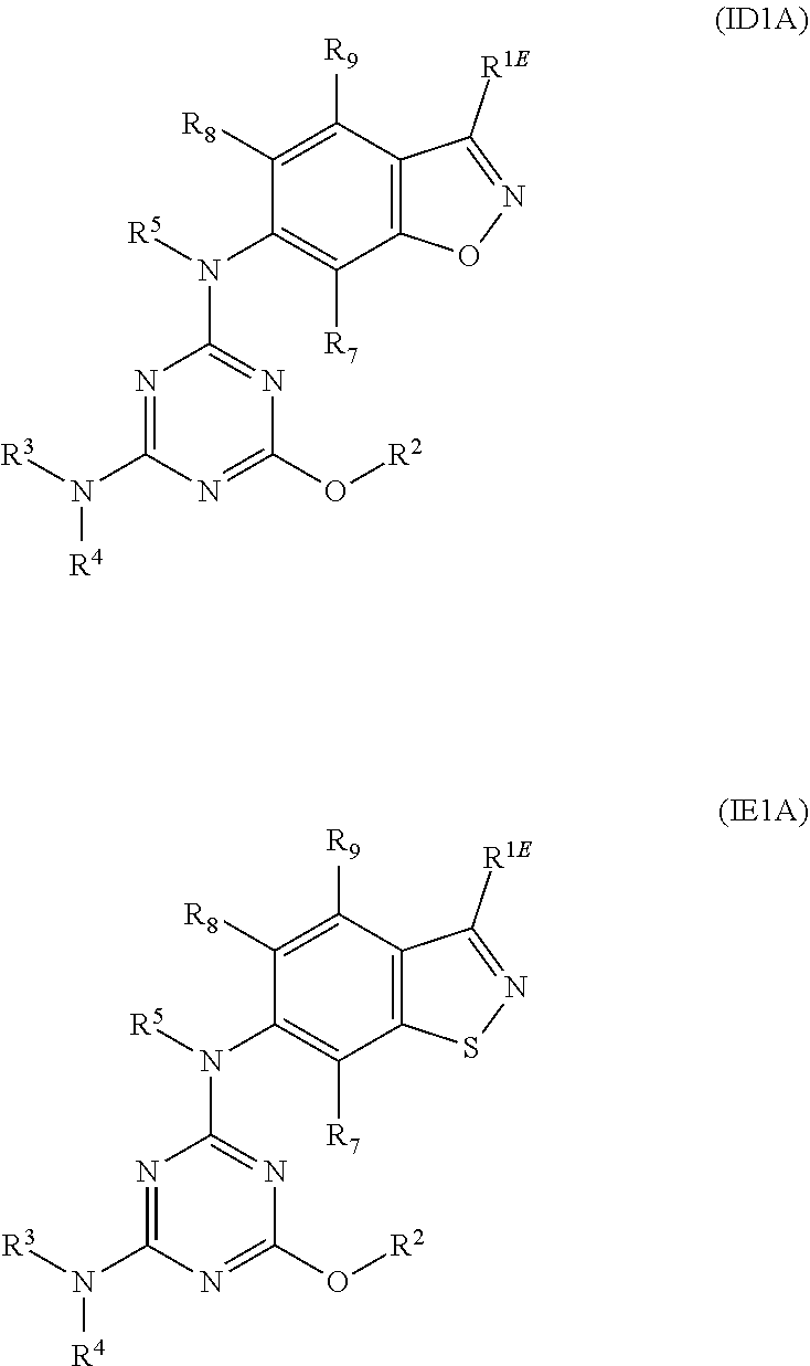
C12=C(C([R9])=C([R8])C(N([R5])C3=NC(O[R2])=NC(N([R3])[R4])=N3)=C1[R7])C([R1E])=NO2.C12=C(C([R9])=C([R8])C(N([R5])C3=NC(O[R2])=NC(N([R3])[R4])=N3)=C1[R7])C([R1E])=NS2
